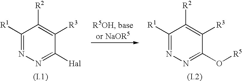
C1([R1])=NN=C([Hal])C([R3])=C1[R2].C1([R1])=NN=C(O[R5])C([R3])=C1[R2]
